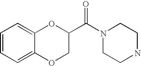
C1=CC=C2C(=C1)OC(C(N1CCNCC1)=O)CO2
